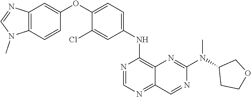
C12=C(C=CC(OC3=CC=C(NC4=C5C(=NC=N4)C=NC(N(C4CCOC4)C)=N5)C=C3Cl)=C1)N(C)C=N2
